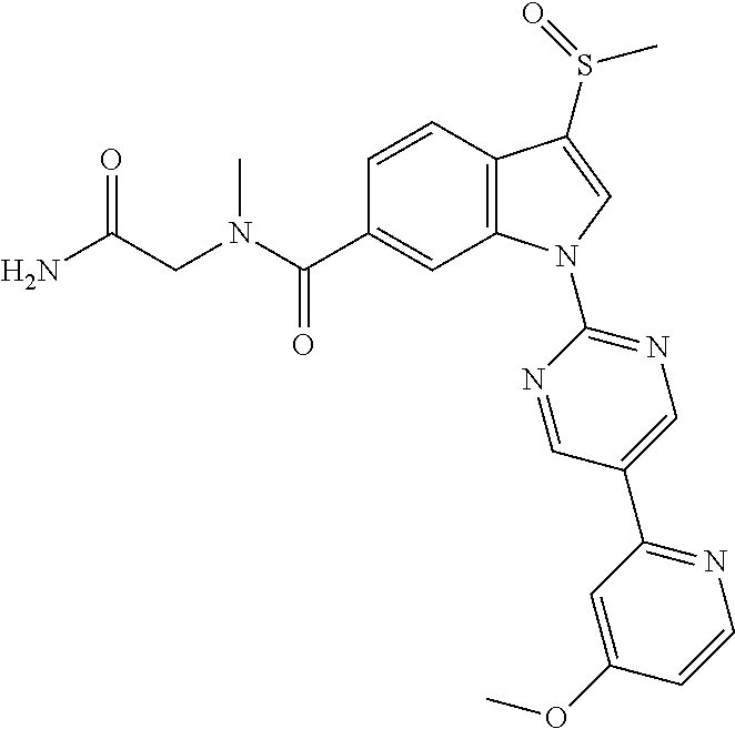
C(C1=CC2=C(C=C1)C(S(C)=O)=CN2C1=NC=C(C2=NC=CC(OC)=C2)C=N1)(=O)N(C)CC(N)=O
